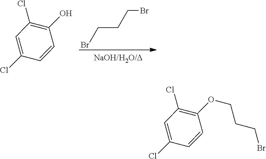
BrCCCBr.C1=C(Cl)C=CC(O)=C1Cl.C1=C(Cl)C=CC(OCCCBr)=C1Cl
